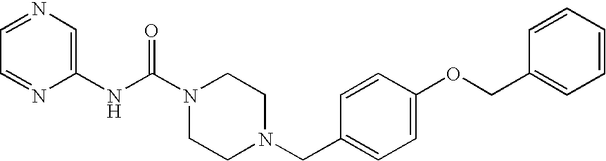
N(C(N1CCN(CC2=CC=C(OCC3=CC=CC=C3)C=C2)CC1)=O)C1=CN=CC=N1
